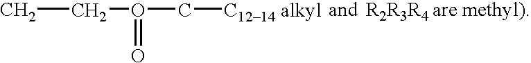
CCO(C[C1214 alkyl])=O
